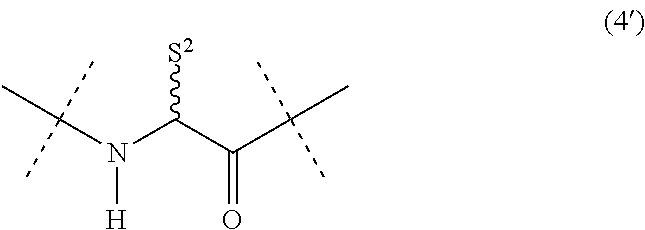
C(N([H])C(C(=O)C(C)(C)C)[S2])(C)(C)C
